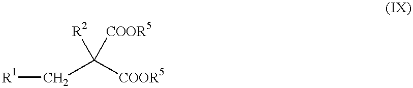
[R2]C([COOR5])(C[R1])[COOR5]
